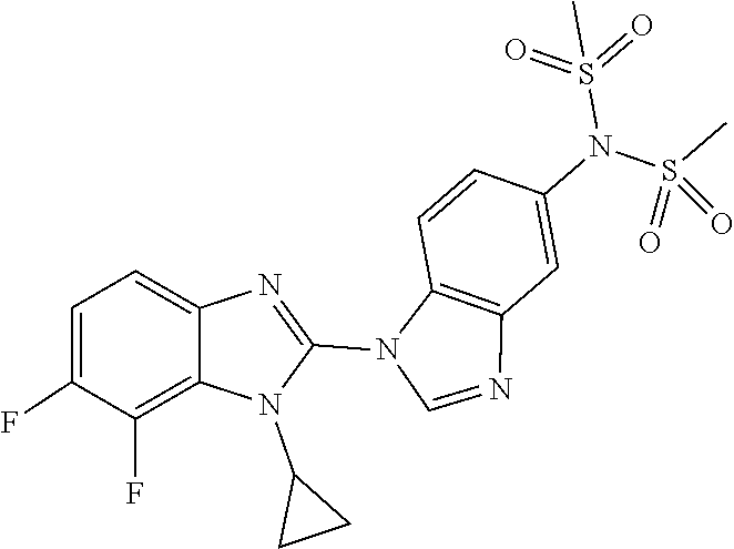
N1=C(N2C3=C(C=C(N(S(=O)(=O)C)S(=O)(C)=O)C=C3)N=C2)N(C2CC2)C2=C(F)C(F)=CC=C12
